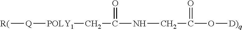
[R(][Q][POLY1]CC(=O)NCC(=O)O[D)q]
